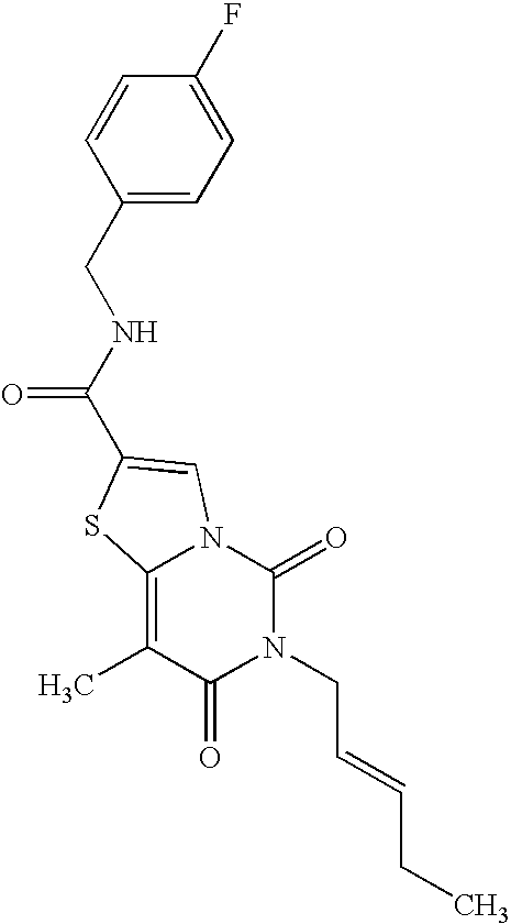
N1(CC=CCC)C(=O)N2C(=C(C)C1=O)SC(C(NCC1=CC=C(F)C=C1)=O)=C2
